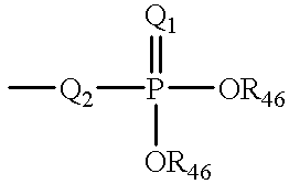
C[Q2]P([OR46])([OR46])=[Q1]
